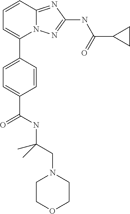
C1=CC2=NC(NC(C3CC3)=O)=NN2C(C2=CC=C(C(NC(CN3CCOCC3)(C)C)=O)C=C2)=C1
